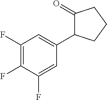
C1(F)=C(F)C(F)=CC(C2C(=O)CCC2)=C1
